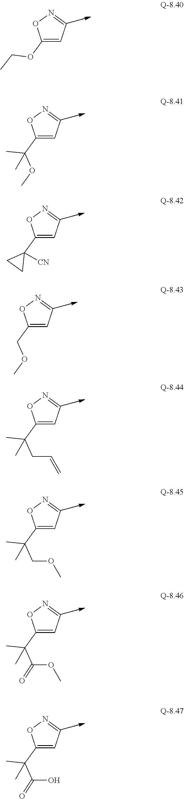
C1(OCC)=CC=NO1.C1(C(C)(OC)C)=CC=NO1.C1(C2([CN])CC2)=CC=NO1.C1(COC)=CC=NO1.C1(C(CC=C)(C)C)=CC=NO1.C1(C(COC)(C)C)=CC=NO1.C1(C(C(OC)=O)(C)C)=CC=NO1.C1(C(C(O)=O)(C)C)=CC=NO1
